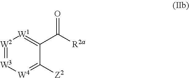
[W2]1=[W3][W4]=C([Z2])C(C([R2a])=O)=[W1]1
